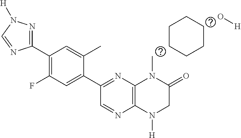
C1=NC2=C(N=C1C1=CC(F)=C(C3=NN([H])C=N3)C=C1C)N(C)C(=O)CN2[H].C1CCCCC1.O[H]
